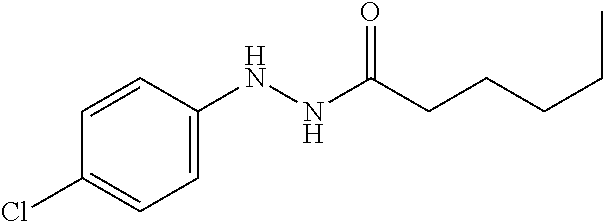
C1(NNC(CCCCC)=O)=CC=C(Cl)C=C1
